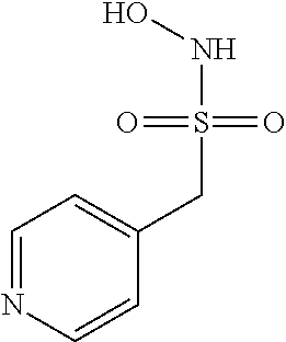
C1=NC=CC(CS(NO)(=O)=O)=C1
